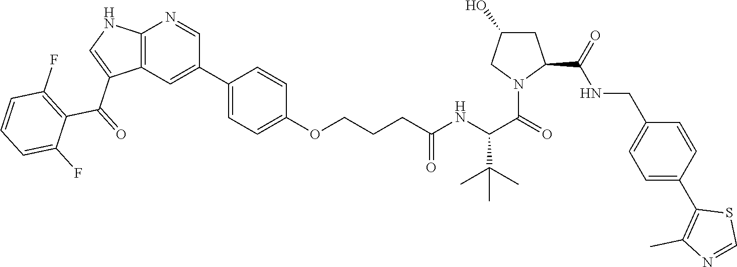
C12=C(C=C(C3=CC=C(OCCCC(=O)NC(C(=O)N4C(C(NCC5=CC=C(C6=C(C)N=CS6)C=C5)=O)CC(O)C4)C(C)(C)C)C=C3)C=N1)C(C(=O)C1=C(F)C=CC=C1F)=CN2
